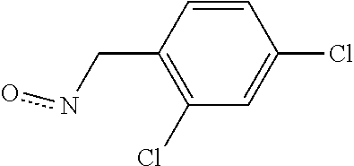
C1(Cno)=C(Cl)C=C(Cl)C=C1
